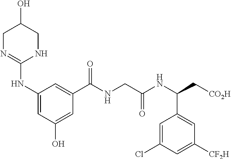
C1N=C(NC2=CC(O)=CC(C(NCC(NC(C[CO2H])C3=CC([CF2H])=CC(Cl)=C3)=O)=O)=C2)NCC1O
